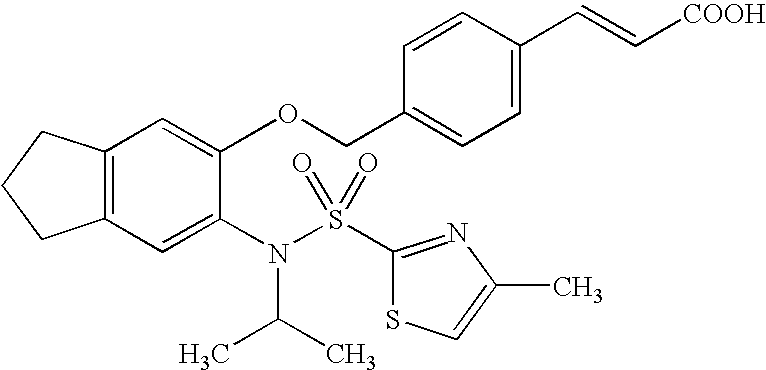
C12=C(C=C(N(C(C)C)S(=O)(=O)C3=NC(C)=CS3)C(OCC3=CC=C(C=C[COOH])C=C3)=C1)CCC2
